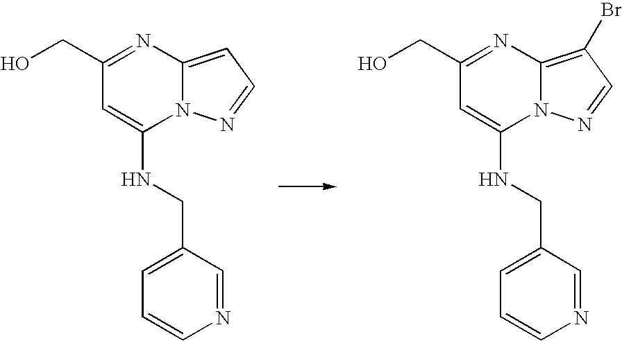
C1(CO)=NC2=CC=NN2C(NCC2=CC=CN=C2)=C1.C1(CO)=NC2=C(Br)C=NN2C(NCC2=CC=CN=C2)=C1
